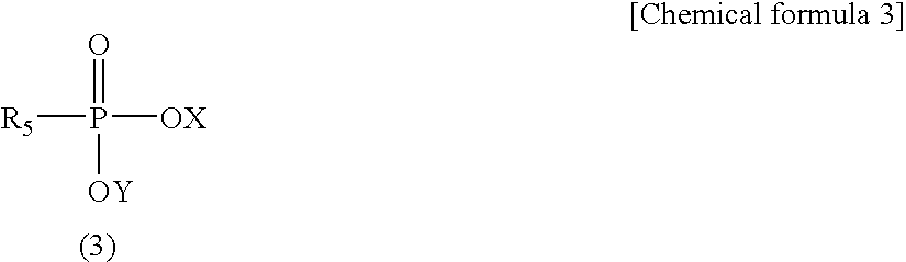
[OX]P([R5])([OY])=O
